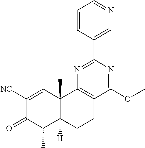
C1([NC])=CC2(C)C([H])(C(C)C1=O)CCC1=C2N=C(C2=CN=CC=C2)N=C1OC
